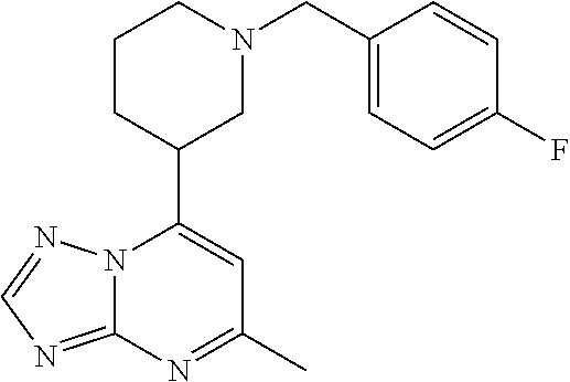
N12C(=NC=N1)N=C(C)C=C2C1CN(CC2=CC=C(F)C=C2)CCC1
